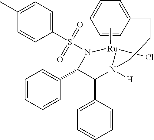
C1=CC=CC(C2C(C3=CC=CC=C3)N([H])(CCCC3=CC=CC=C3)[Ru](C)(Cl)N2S(C2=CC=C(C)C=C2)(=O)=O)=C1
